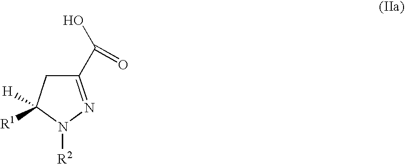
C1(C(O)=O)=NN([R2])C([R1])([H])C1
